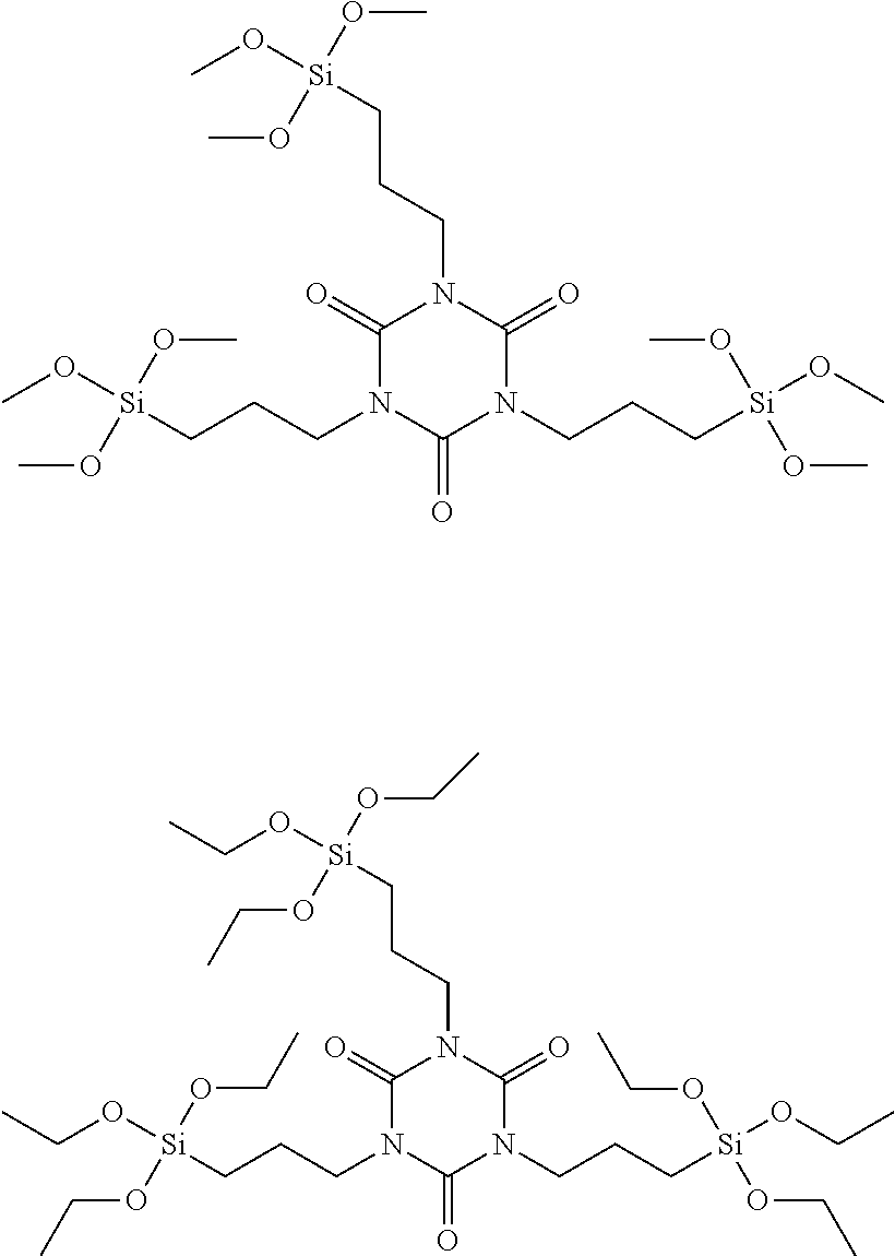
C1(=O)N(CCC[Si](OC)(OC)OC)C(=O)N(CCC[Si](OC)(OC)OC)C(=O)N1CCC[Si](OC)(OC)OC.C1(=O)N(CCC[Si](OCC)(OCC)OCC)C(=O)N(CCC[Si](OCC)(OCC)OCC)C(=O)N1CCC[Si](OCC)(OCC)OCC
